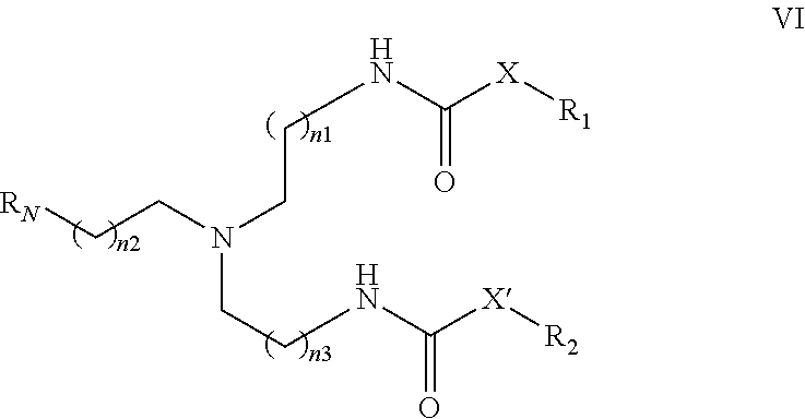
[RN]CCN(CCNC([X][R1])=O)CCNC([X][R2])=O
